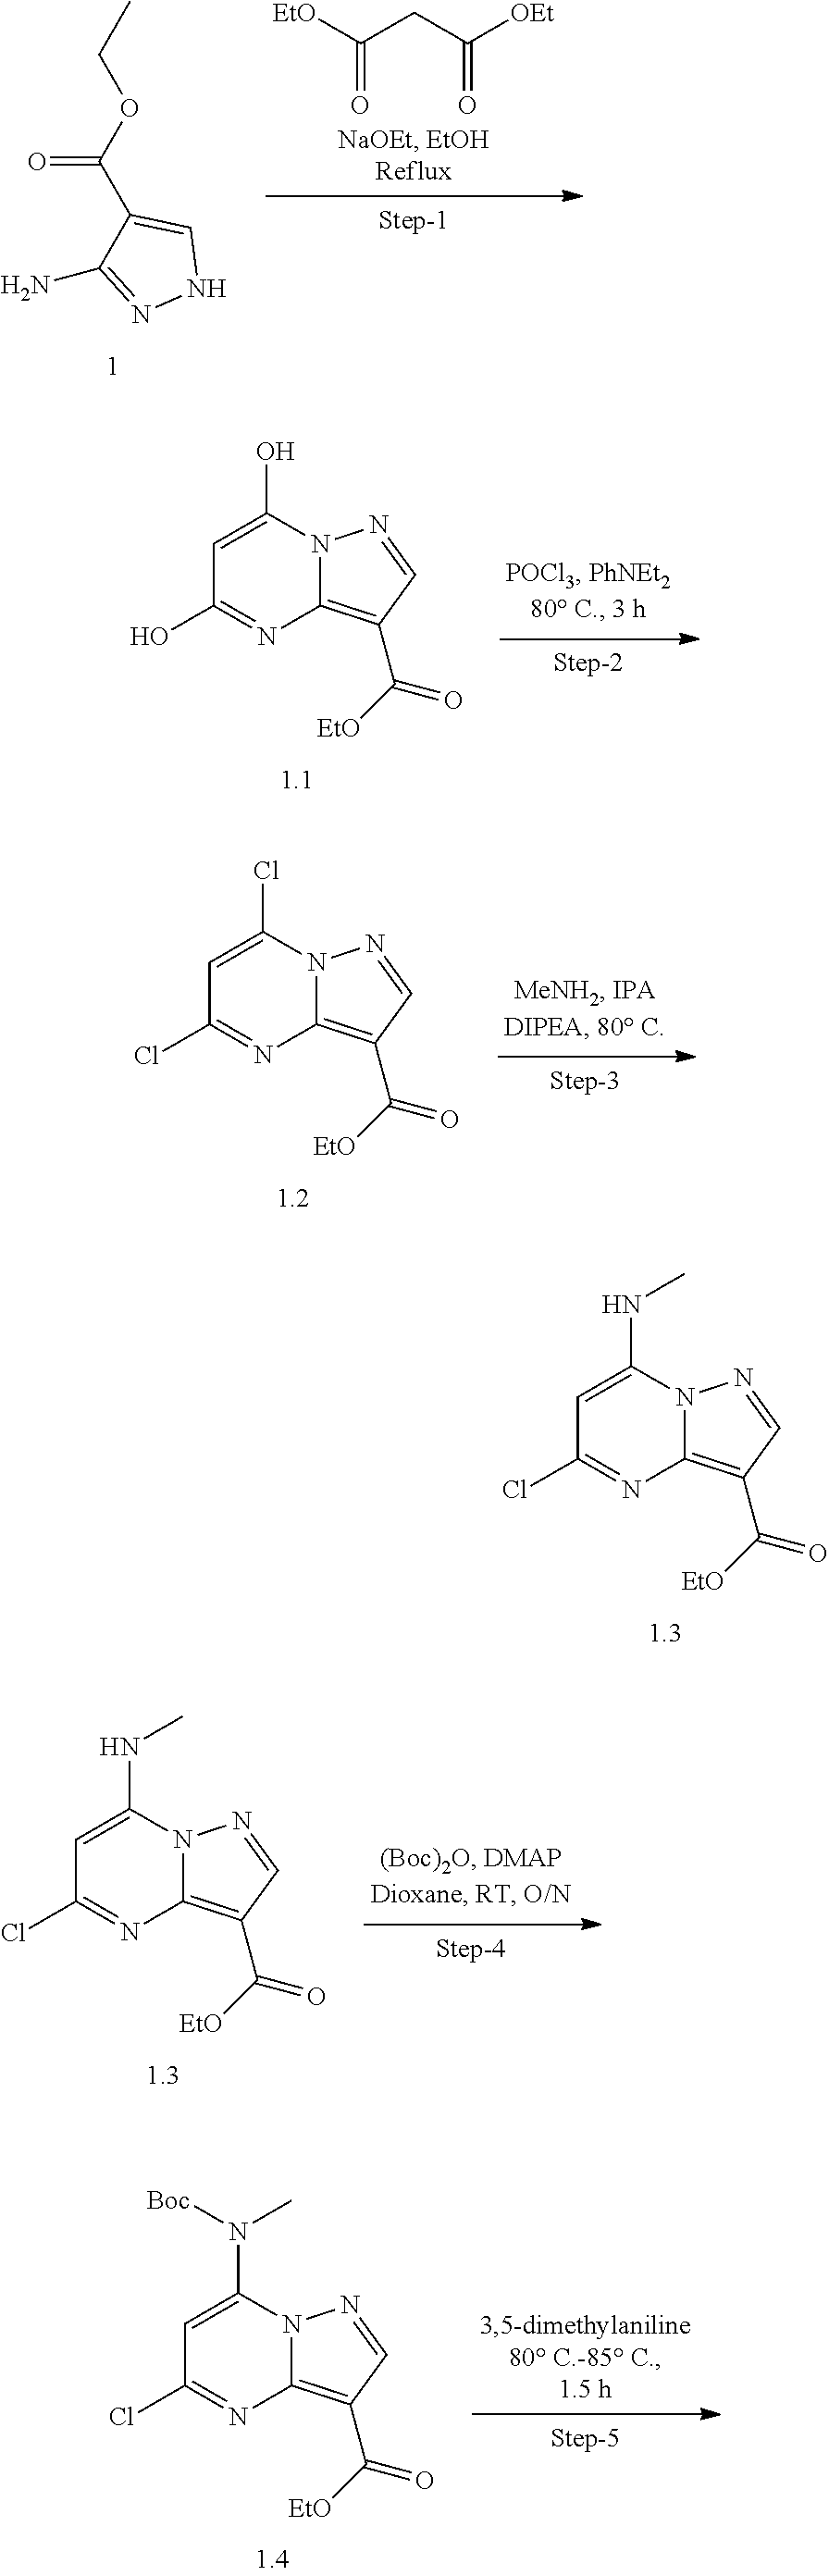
CCOC(C1=CNN=C1N)=O.[EtO]C(CC([OEt])=O)=O.C1=C(O)N2C(=C(C([EtO])=O)C=N2)N=C1O.C1=C(Cl)N2C(=C(C([EtO])=O)C=N2)N=C1Cl.C1=C(NC)N2C(=C(C([EtO])=O)C=N2)N=C1Cl.C1=C(NC)N2C(=C(C([EtO])=O)C=N2)N=C1Cl.C1=C(N(C)[Boc])N2C(=C(C([EtO])=O)C=N2)N=C1Cl
